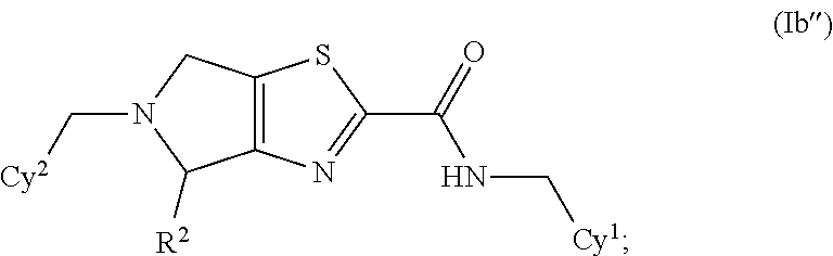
C12=C(N=C(C(NC[Cy1])=O)S1)C([R2])N(C[Cy2])C2
